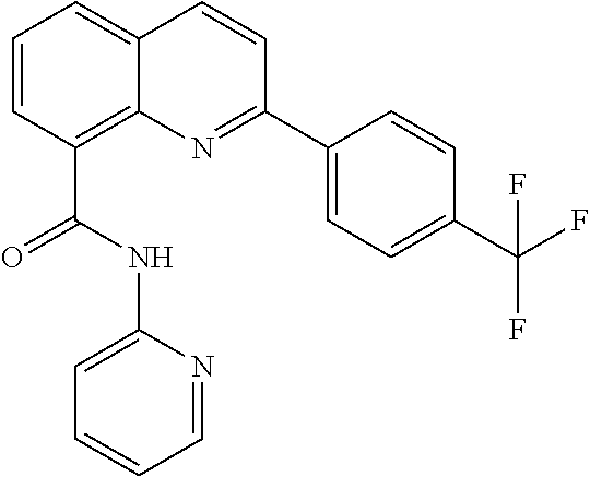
C(C1=C2C(=CC=C1)C=CC(C1=CC=C(C(F)(F)F)C=C1)=N2)(NC1=CC=CC=N1)=O
